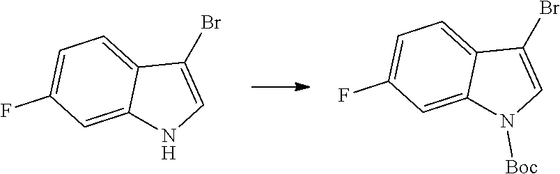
C1(F)=CC=C2C(Br)=CNC2=C1.C1=C2C(=CC(F)=C1)N([Boc])C=C2Br
